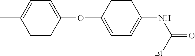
CC1=CC=C(OC2=CC=C(NC(=O)[Et])C=C2)C=C1
